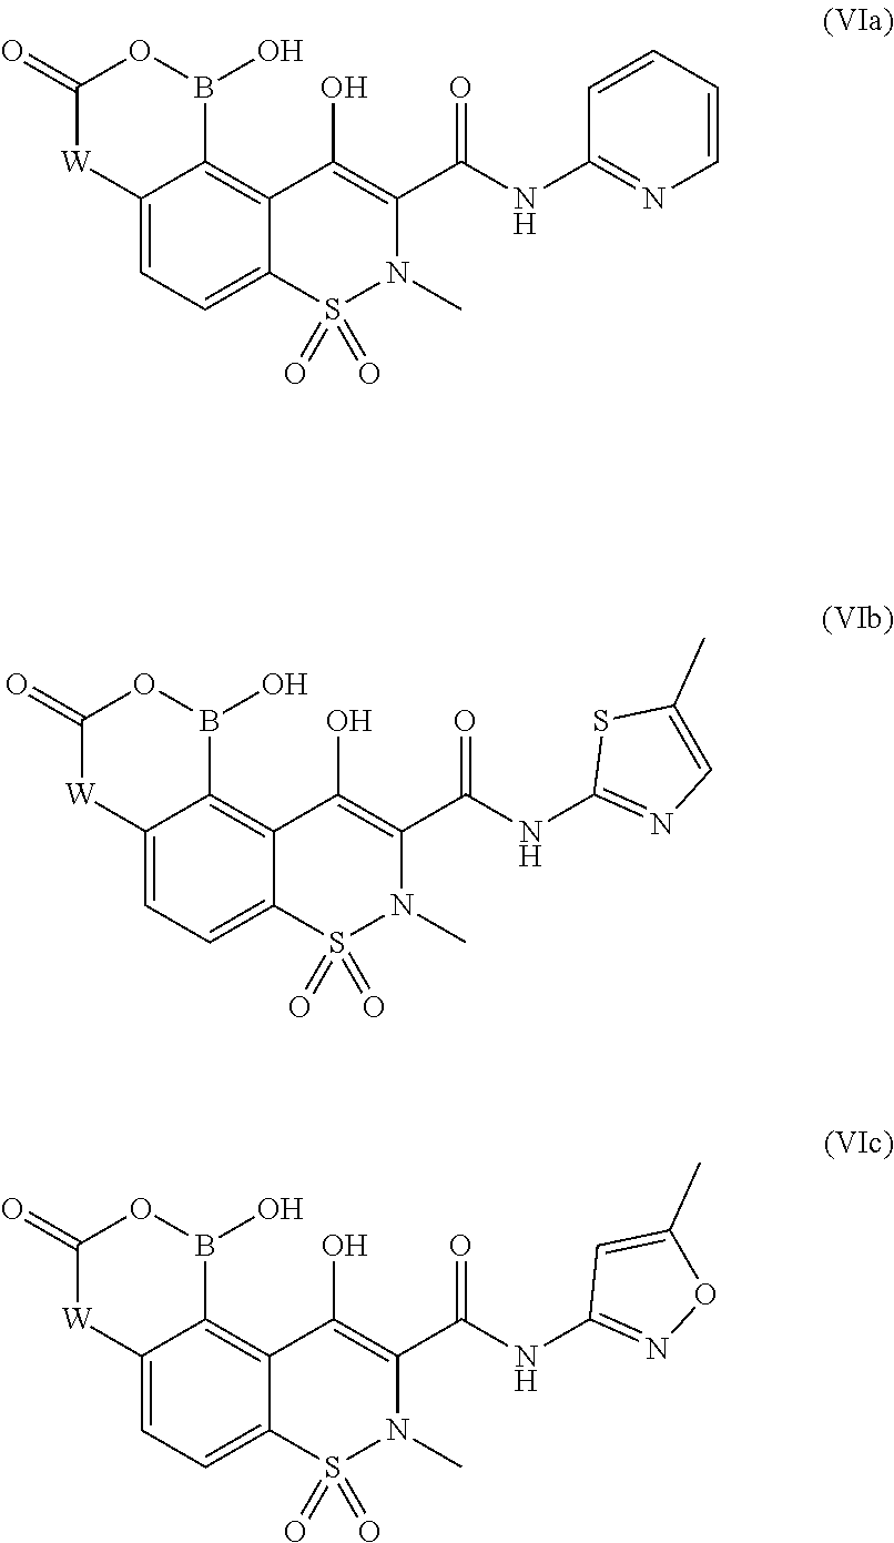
C12=CC=C3C(=C1B(O)OC(=O)[W]2)C(O)=C(C(NC1=NC=CC=C1)=O)N(C)S3(=O)=O.C12=CC=C3C(=C1B(O)OC(=O)[W]2)C(O)=C(C(NC1=NC=C(C)S1)=O)N(C)S3(=O)=O.C12=CC=C3C(=C1B(O)OC(=O)[W]2)C(O)=C(C(NC1=NOC(C)=C1)=O)N(C)S3(=O)=O
